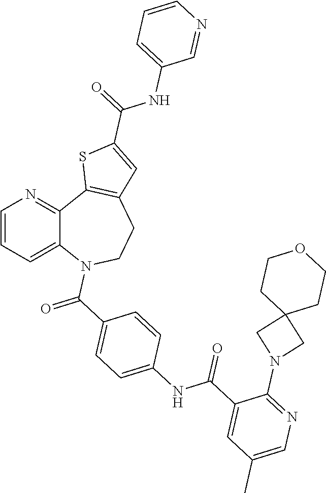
C1=CC=C2C(=N1)C1=C(CCN2C(C2=CC=C(NC(C3=CC(C)=CN=C3N3CC4(C3)CCOCC4)=O)C=C2)=O)C=C(C(NC2=CC=CN=C2)=O)S1
